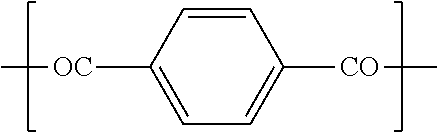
C1=C([OC]C)C=CC([CO]C)=C1
